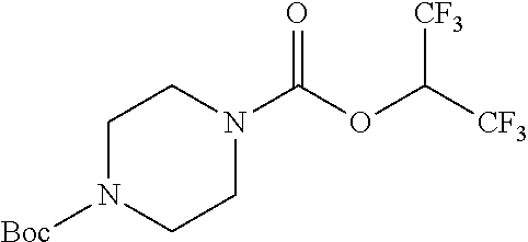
[Boc]N1CCN(C(OC([CF3])[CF3])=O)CC1
